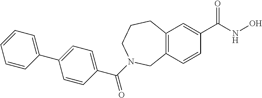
C12=C(C=C(C(=O)NO)C=C1)CCCN(C(C1=CC=C(C3=CC=CC=C3)C=C1)=O)C2
